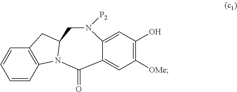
C1=CC2=C(C=C1)CC1N2C(=O)C2=CC([OMe])=C(O)C=C2N([P2])C1
